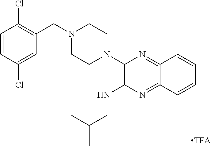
C1=CC(Cl)=CC(CN2CCN(C3=C(NCC(C)C)N=C4C(=N3)C=CC=C4)CC2)=C1Cl
